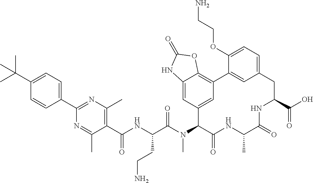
C1(C(C)(C)C)=CC=C(C2=NC(C)=C(C(NC(C(N(C3C(=O)NC(C)C(=O)NC(C(O)=O)CC4=CC=C(OCCN)C(=C4)C4=C5C(=CC3=C4)NC(=O)O5)C)=O)CCN)=O)C(C)=N2)C=C1
